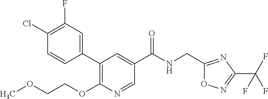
C1(F)=C(Cl)C=CC(C2=C(OCCOC)N=CC(C(NCC3=NC(C(F)(F)F)=NO3)=O)=C2)=C1
